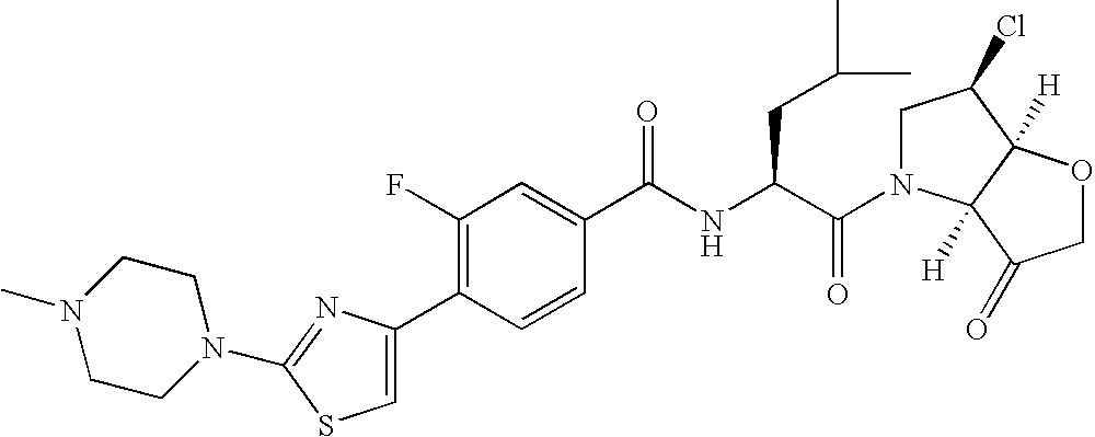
C1CN(C)CCN1C1=NC(C2=C(F)C=C(C(NC(C(=O)N3CC(Cl)C4([H])C3([H])C(=O)CO4)CC(C)C)=O)C=C2)=CS1
